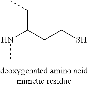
CCC(CCS)NC
